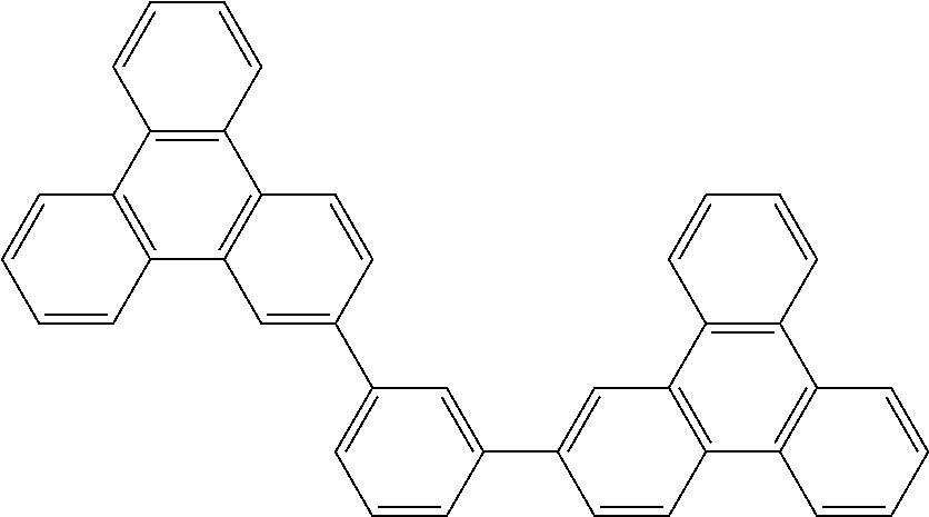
C1=CC=CC2=C1C1=C(C3=C2C=CC(C2=CC=CC(C4=CC5=C(C=C4)C4=C(C6=C5C=CC=C6)C=CC=C4)=C2)=C3)C=CC=C1
